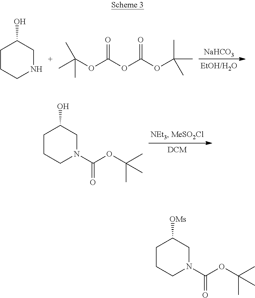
C1CCNCC1O.O=C(OC(C)(C)C)OC(=O)OC(C)(C)C.[NaHCO3].C1CCN(C(=O)OC(C)(C)C)CC1O.C1CCN(C(=O)OC(C)(C)C)CC1[OMs]
